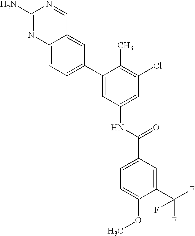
C1(N)=NC2=CC=C(C3=CC(NC(C4=CC=C(OC)C(C(F)(F)F)=C4)=O)=CC(Cl)=C3C)C=C2C=N1
